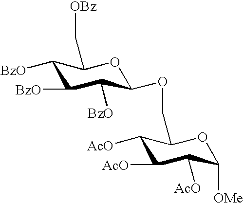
C1([AcO])C(COC2C([BzO])C([BzO])C([BzO])C(C[OBz])O2)OC([OMe])C([AcO])C1[AcO]
